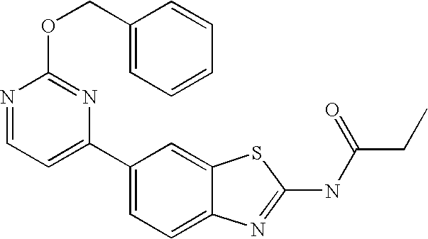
C1(C2=CC=C3C(=C2)SC(NC(CC)=O)=N3)=CC=NC(OCC2=CC=CC=C2)=N1
